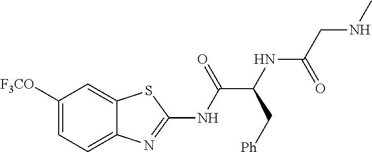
C1([F3CO])=CC=C2C(=C1)SC(NC(C(NC(CNC)=O)C[Ph])=O)=N2
